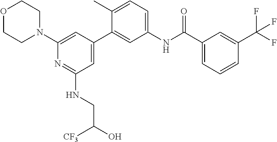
C1(N2CCOCC2)=CC(C2=CC(NC(C3=CC=CC(C(F)(F)F)=C3)=O)=CC=C2C)=CC(NCC(O)[CF3])=N1
